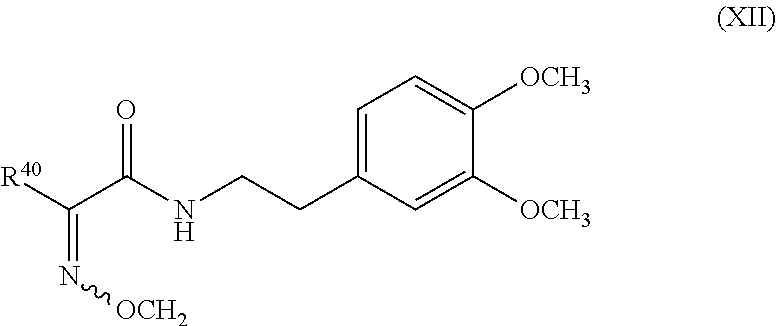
C1=C(CCNC(C([R40])=N[OCH2])=O)C=C([OCH3])C([OCH3])=C1
